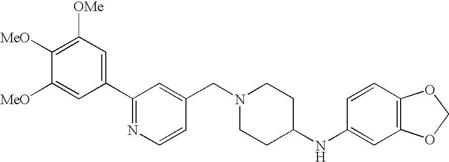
C1(C2=NC=CC(CN3CCC(NC4=CC5=C(C=C4)OCO5)CC3)=C2)=CC([OMe])=C([MeO])C([MeO])=C1
